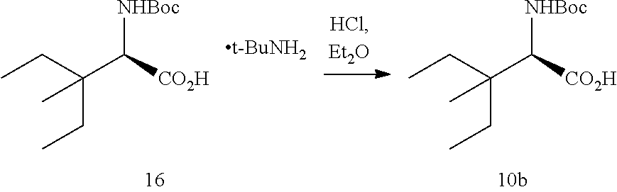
CCC(CC)(C([NHBoc])[CO2H])C.[t-BuNH2].CCC(CC)(C([NHBoc])[CO2H])C
